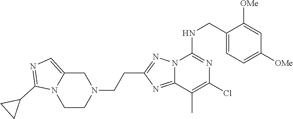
C1(CNC2=NC(Cl)=C(C)C3=NC(CCN4CC5=CN=C(C6CC6)N5CC4)=NN23)=CC=C([OMe])C=C1[OMe]
